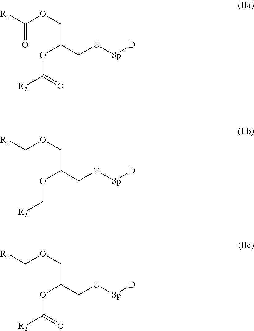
[R1]C(OCC(CO[Sp][D])OC([R2])=O)=O.[R1]COCC(CO[Sp][D])OC[R2].[R1]COCC(CO[Sp][D])OC([R2])=O
